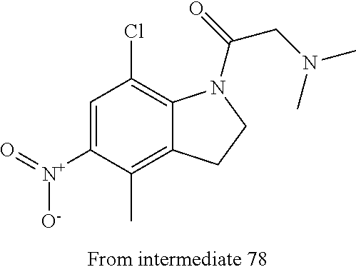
C1([N+]([O-])=O)=CC(Cl)=C2C(=C1C)CCN2C(=O)CN(C)C
